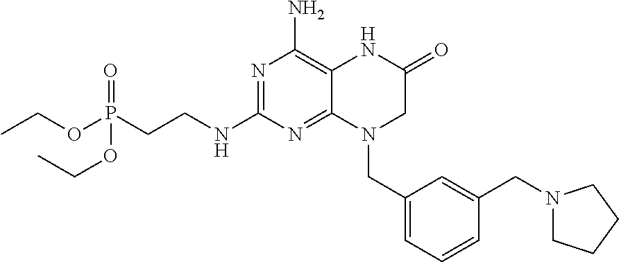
N1=C(NCCP(OCC)(=O)OCC)N=C2C(=C1N)NC(=O)CN2CC1=CC=CC(CN2CCCC2)=C1
